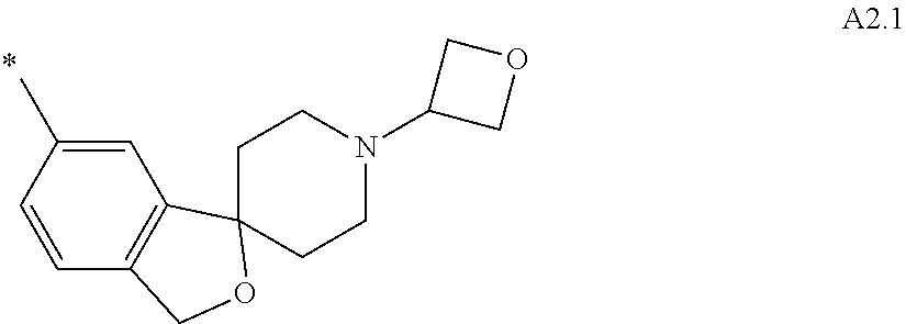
C1=C(C)C=CC2=C1C1(OC2)CCN(C2COC2)CC1
